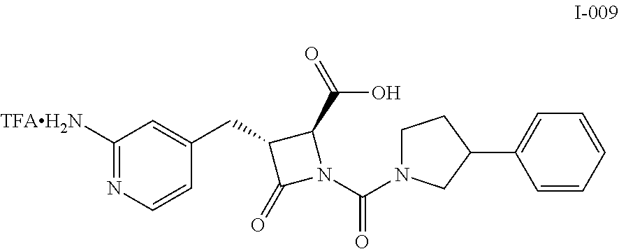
N1(C(N2C(C(=O)O)C(CC3=CC([TFAH2N])=NC=C3)C2=O)=O)CCC(C2=CC=CC=C2)C1
